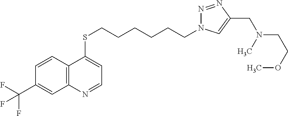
C12=C(C=CC(C(F)(F)F)=C1)C(SCCCCCCN1N=NC(CN(C)CCOC)=C1)=CC=N2
